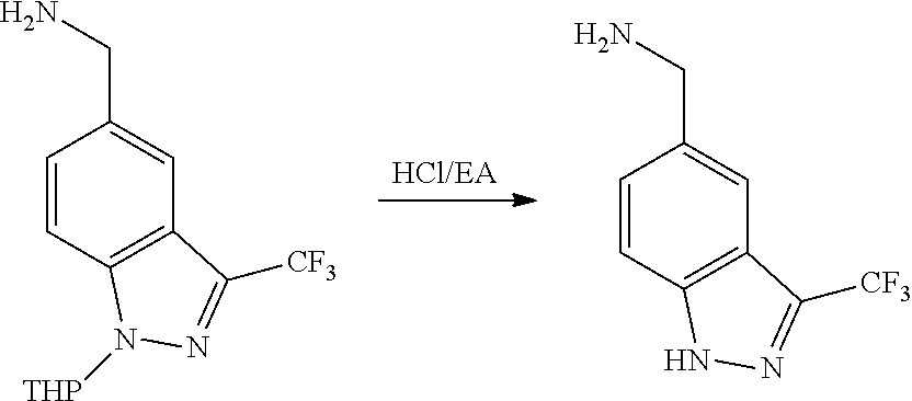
[HCl/EA].C12=C(C=CC(CN)=C1)NN=C2[CF3].C12=C(C=CC(CN)=C1)N([THP])N=C2[CF3]
